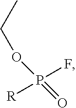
[R]P(F)(=O)OCC
